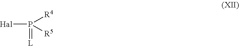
[Hal]P(=[L])([R5])[R4]
